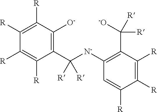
C1([R])=C([R])C([O-])=C(C([N-]C2=C(C([R])([-O])[R])C([R])=C([R])C([R])=C2)([R])[R])C([R])=C1[R]
